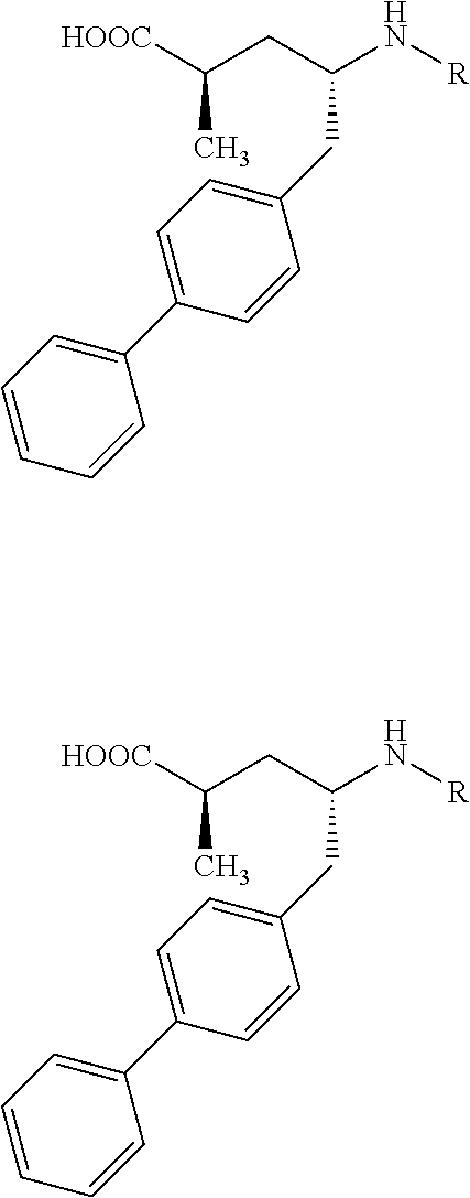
[HOOC]C(CC(N[R])CC1=CC=C(C2=CC=CC=C2)C=C1)C.[HOOC]C(CC(N[R])CC1=CC=C(C2=CC=CC=C2)C=C1)C
